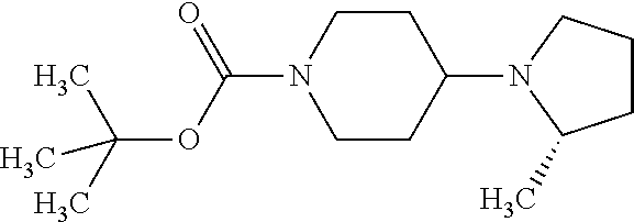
C1(N2C(C)CCC2)CCN(C(=O)OC(C)(C)C)CC1
